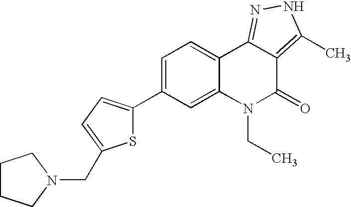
C1=C(C2=CC=C(CN3CCCC3)S2)C=C2C(=C1)C1=NNC(C)=C1C(=O)N2CC
